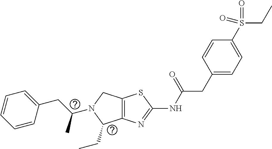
C12=C(N=C(NC(CC3=CC=C(S(CC)(=O)=O)C=C3)=O)S1)C(CC)N(C(CC1=CC=CC=C1)C)C2
